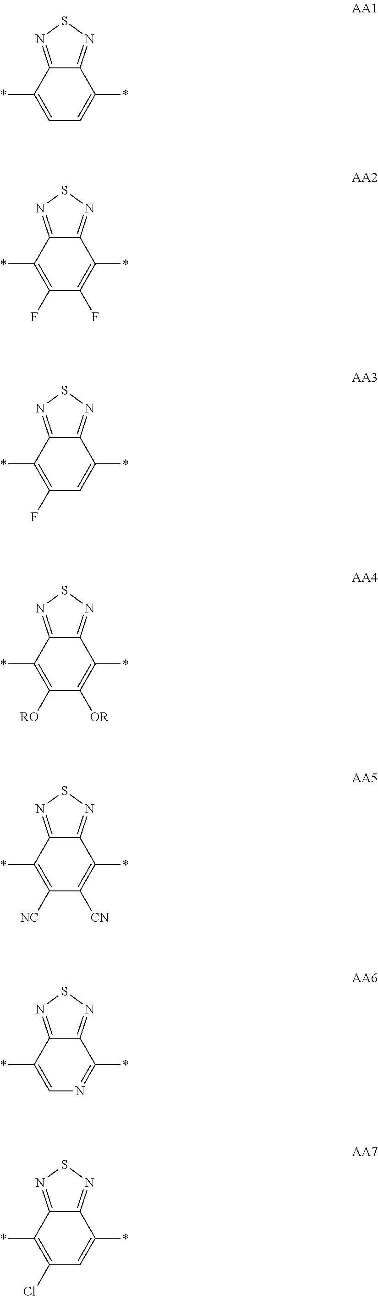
C12=NSN=C1C(*)=CC=C2*.C12=NSN=C1C(*)=C(F)C(F)=C2*.C12=NSN=C1C(*)=CC(F)=C2*.C12=NSN=C1C(*)=C([OR])C([RO])=C2*.C12=NSN=C1C(*)=C([CN])C([NC])=C2*.C12=NSN=C1C(*)=NC=C2*.C12=NSN=C1C(*)=CC(Cl)=C2*
